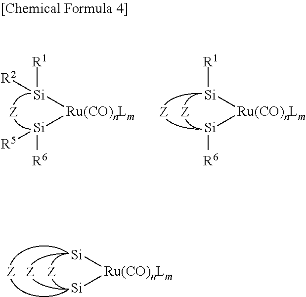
[Si][Ru(CO)nLm][Si].[Si]([Ru(CO)nLm][Si]([R6])[R5])([R1])[R2].[Si]([Ru(CO)nLm][Si][R6])[R1]
